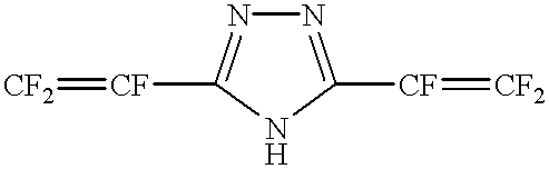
[CF2]=[CF]C1=NN=C([CF]=[CF2])N1
